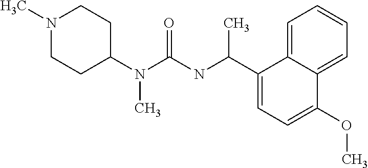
N1(C)CCC(N(C(=O)NC(C2=CC=C(OC)C3=CC=CC=C23)C)C)CC1
